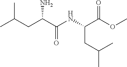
CC(CC(C(NC(C(OC)=O)CC(C)C)=O)N)C
